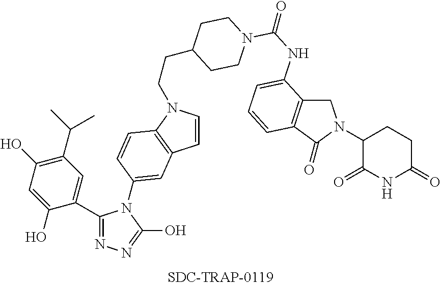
C1=CN(CCC2CCN(C(NC3=CC=CC4=C3CN(C3C(=O)NC(=O)CC3)C4=O)=O)CC2)C2=C1C=C(N1C(C3=CC(C(C)C)=C(O)C=C3O)=NN=C1O)C=C2
